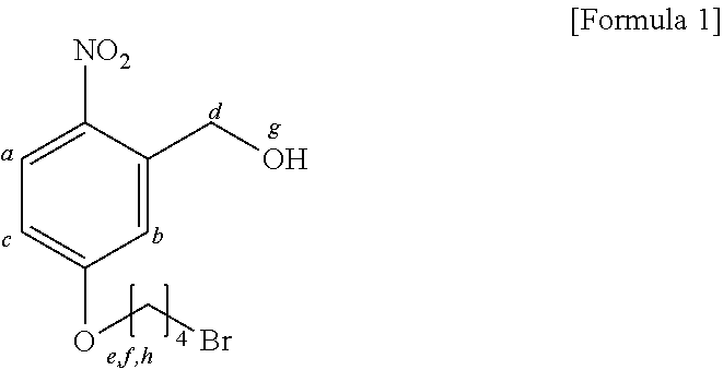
C1=C([NO2])C(CO)=CC(OCBr)=C1
